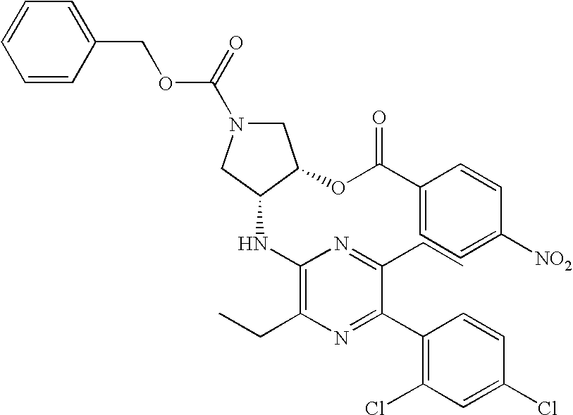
CCC1=C(NC2C(OC(C3=CC=C([NO2])C=C3)=O)CN(C(=O)OCC3=CC=CC=C3)C2)N=C(CC)C(C2=C(Cl)C=C(Cl)C=C2)=N1
